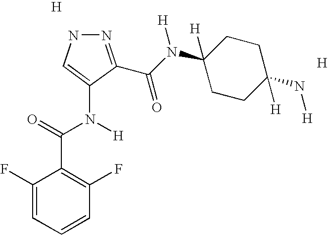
N1N=C(C(N(C2([H])CCC([H])(N[H])CC2)[H])=O)C(N(C(=O)C2=C(F)C=CC=C2F)[H])=C1.[H].[H]
